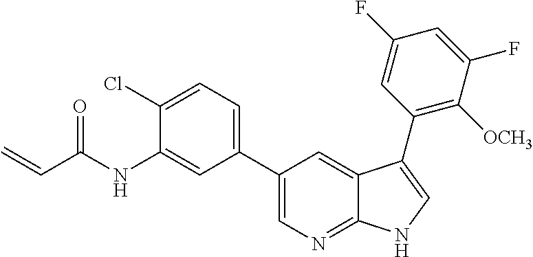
C(C(NC1=CC(C2=CN=C3C(=C2)C(C2=C([OCH3])C(F)=CC(F)=C2)=CN3)=CC=C1Cl)=O)=C
